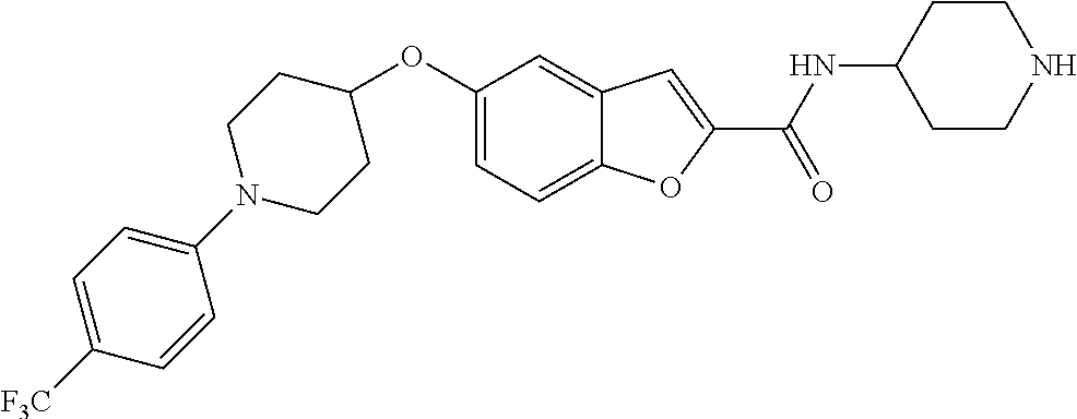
C1=C2C(=CC(OC3CCN(C4=CC=C([F3C])C=C4)CC3)=C1)C=C(C(=O)NC1CCNCC1)O2
